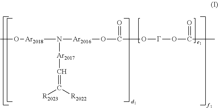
CO[Ar2018]N([Ar2016]OC(O[G]OC(C)=O)=O)[Ar2017]C=C([R2023])[R2022]
